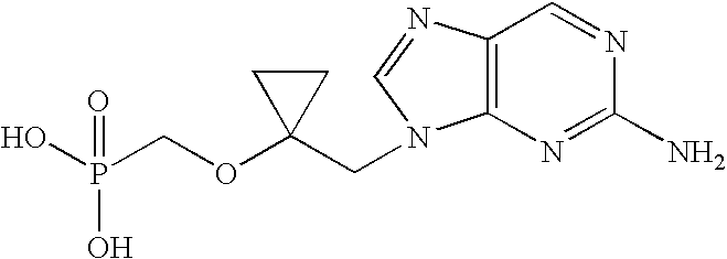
OP(COC1(CN2C3=C(N=C2)C=NC(N)=N3)CC1)(O)=O
